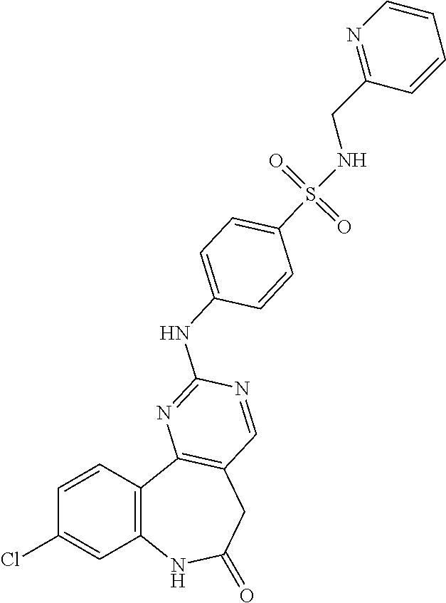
C1=CC2=C(C=C1Cl)NC(=O)CC1=C2N=C(NC2=CC=C(S(NCC3=NC=CC=C3)(=O)=O)C=C2)N=C1
